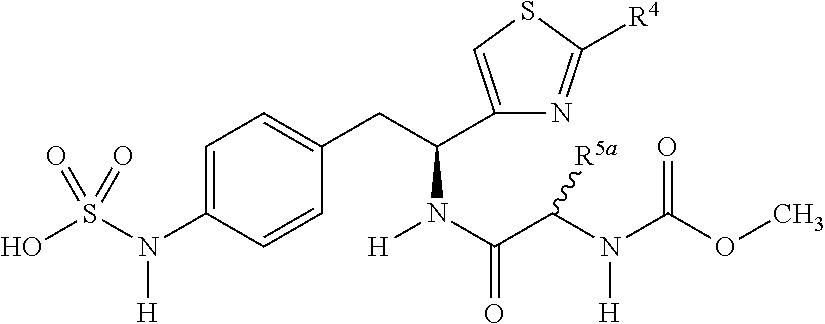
C1=C(N(S(O)(=O)=O)[H])C=CC(CC(C2=CSC([R4])=N2)N([H])C(C(N(C(OC)=O)[H])[R5a])=O)=C1
